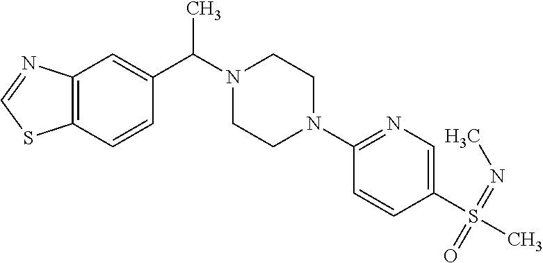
C12=C(C=C(C(C)N3CCN(C4=NC=C(S(C)(=NC)=O)C=C4)CC3)C=C1)N=CS2
